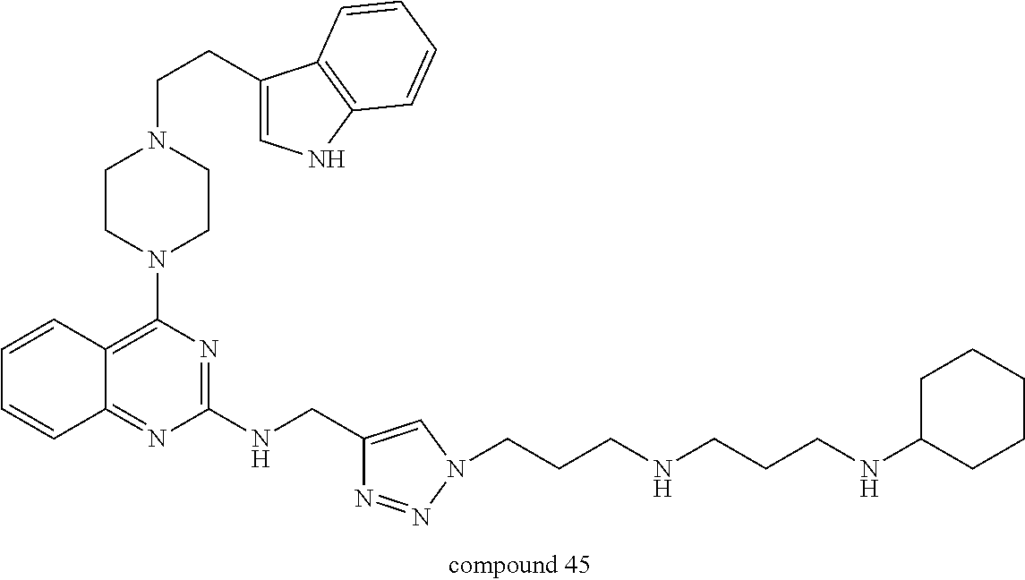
C1(N2CCN(CCC3=CNC4=C3C=CC=C4)CC2)=C2C(=NC(NCC3=CN(CCCNCCCNC4CCCCC4)N=N3)=N1)C=CC=C2
